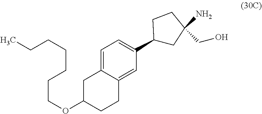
C1=C2C(=CC(C3CC(N)(CO)CC3)=C1)CCC(OCCCCCCC)C2
